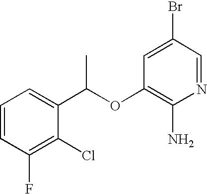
C1=CC(F)=C(Cl)C(C(OC2=C(N)N=CC(Br)=C2)C)=C1
